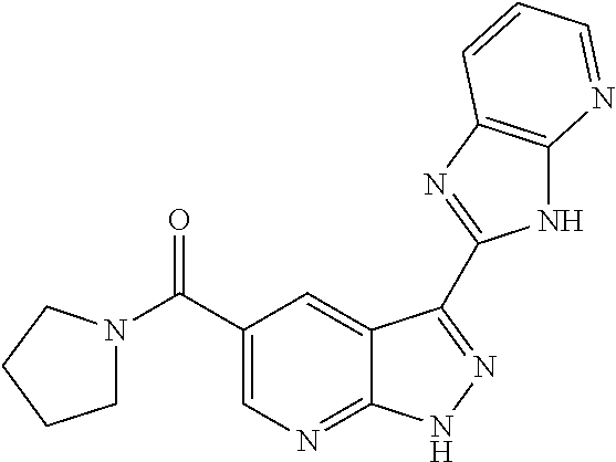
C(C1=CN=C2C(=C1)C(C1=NC3=C(N1)N=CC=C3)=NN2)(=O)N1CCCC1
